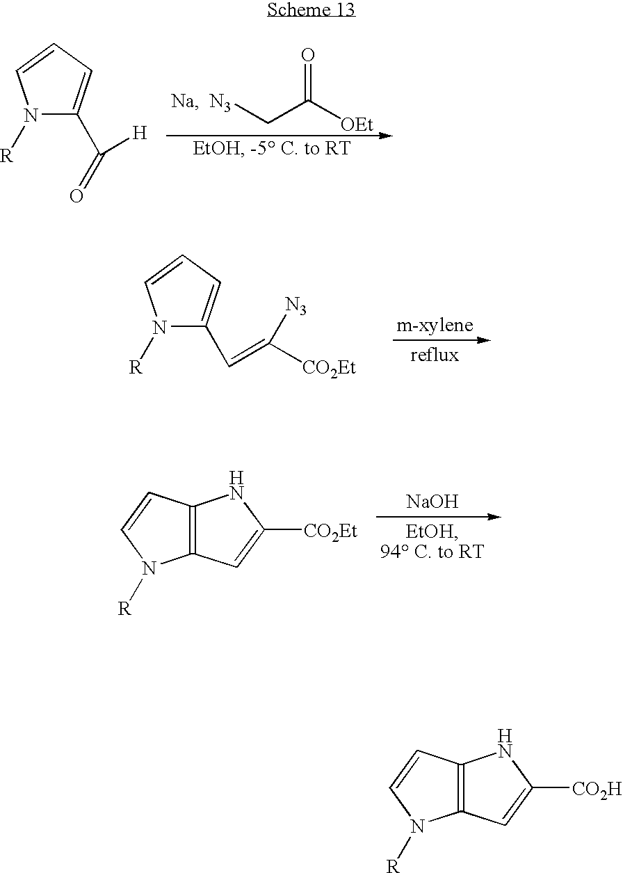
[N3]CC([OEt])=O.N1([R])C(C(=O)[H])=CC=C1.N1([R])C(C=C([N3])[CO2Et])=CC=C1.[NaOH].C12=C(C=CN1[R])NC([CO2Et])=C2.C12=C(C=CN1[R])NC([CO2H])=C2
